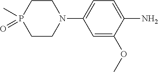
C1=C(OC)C(N)=CC=C1N1CCP(C)(=O)CC1
